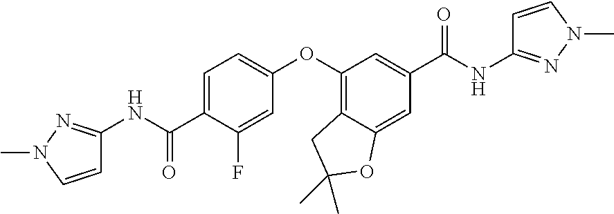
C1=C(C(=O)NC2=NN(C)C=C2)C(F)=CC(OC2=C3C(=CC(C(=O)NC4=NN(C)C=C4)=C2)OC(C)(C)C3)=C1
